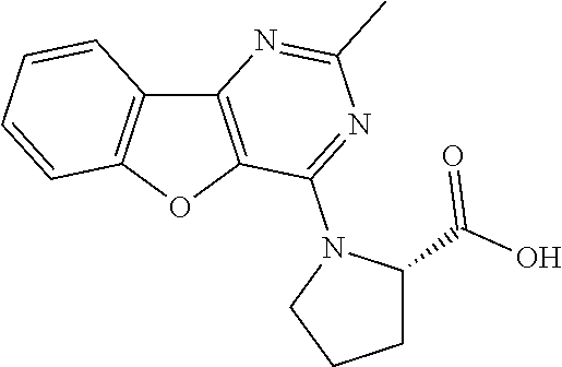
C12=C(OC3=C1C=CC=C3)C(N1CCCC1C(O)=O)=NC(C)=N2
